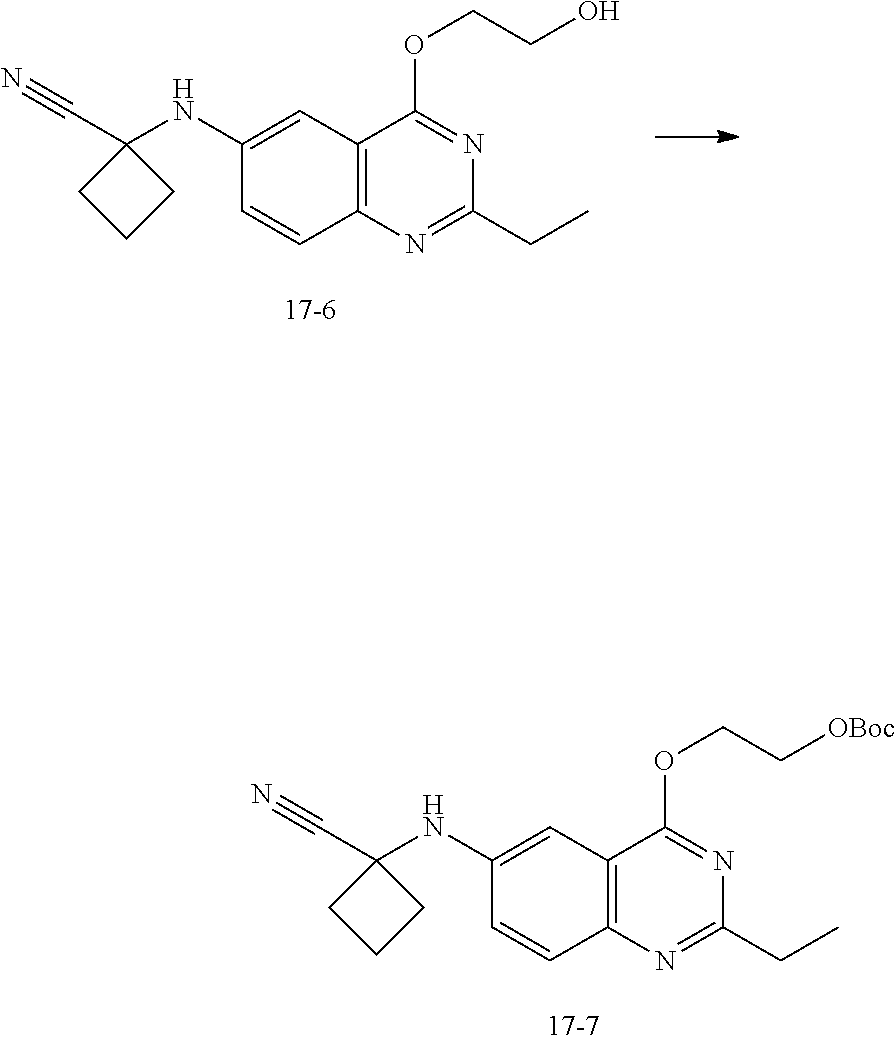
C1=C(NC2(C#N)CCC2)C=CC2=C1C(OCCO)=NC(CC)=N2.C1=C(NC2(C#N)CCC2)C=CC2=C1C(OCC[OBoc])=NC(CC)=N2
